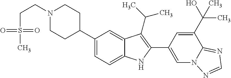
C1(C2CCN(CCS(C)(=O)=O)CC2)=CC=C2C(=C1)C(C(C)C)=C(C1=CN3C(=NC=N3)C(C(O)(C)C)=C1)N2
